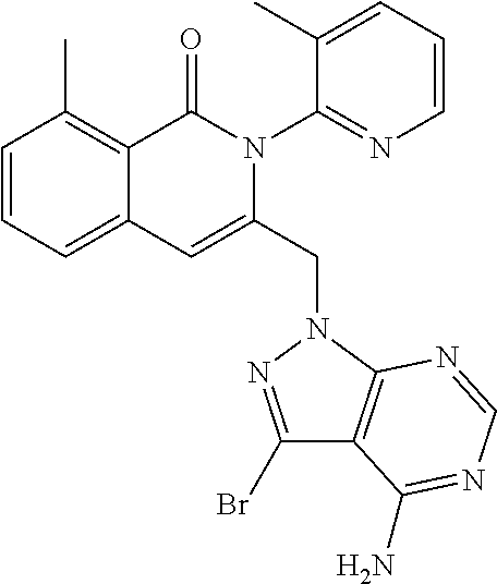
C1=CC=C2C(=C1C)C(=O)N(C1=NC=CC=C1C)C(CN1C3=C(C(Br)=N1)C(N)=NC=N3)=C2
